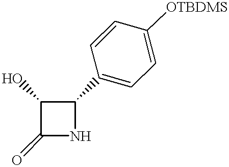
O=C1NC(C2=CC=C([OTBDMS])C=C2)C1O
